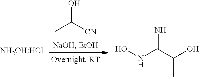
CC([CN])O.[NH2OH:HCl].ONC(C(O)C)=N
